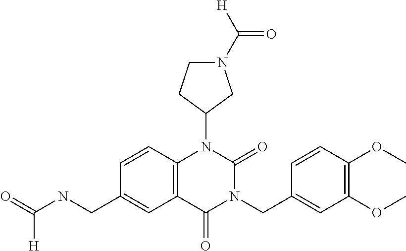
C1=CC2=C(C=C1CNC(=O)[H])C(=O)N(CC1=CC(OC)=C(OC)C=C1)C(=O)N2C1CN(C(=O)[H])CC1
